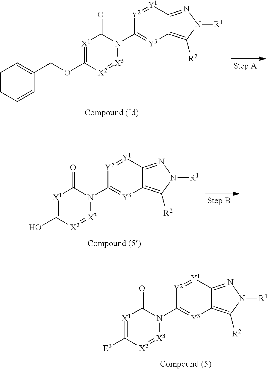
[X1]1=C([E3])[X2]=[X3]N(C2=[Y3]C3=C([R2])N([R1])N=C3[Y1]=[Y2]2)C1=O.[X1]1=C(O)[X2]=[X3]N(C2=[Y3]C3=C([R2])N([R1])N=C3[Y1]=[Y2]2)C1=O.[X1]1=C(OCC2=CC=CC=C2)[X2]=[X3]N(C2=[Y3]C3=C([R2])N([R1])N=C3[Y1]=[Y2]2)C1=O
